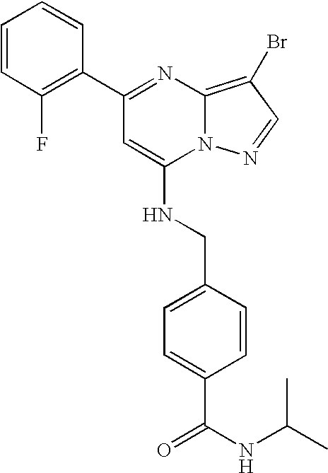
C1(C2=NC3=C(Br)C=NN3C(NCC3=CC=C(C(NC(C)C)=O)C=C3)=C2)=C(F)C=CC=C1
